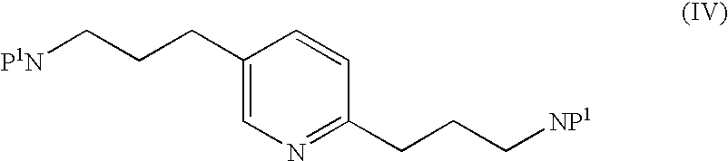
C1(CCC[P1N])=CN=C(CCC[NP1])C=C1
